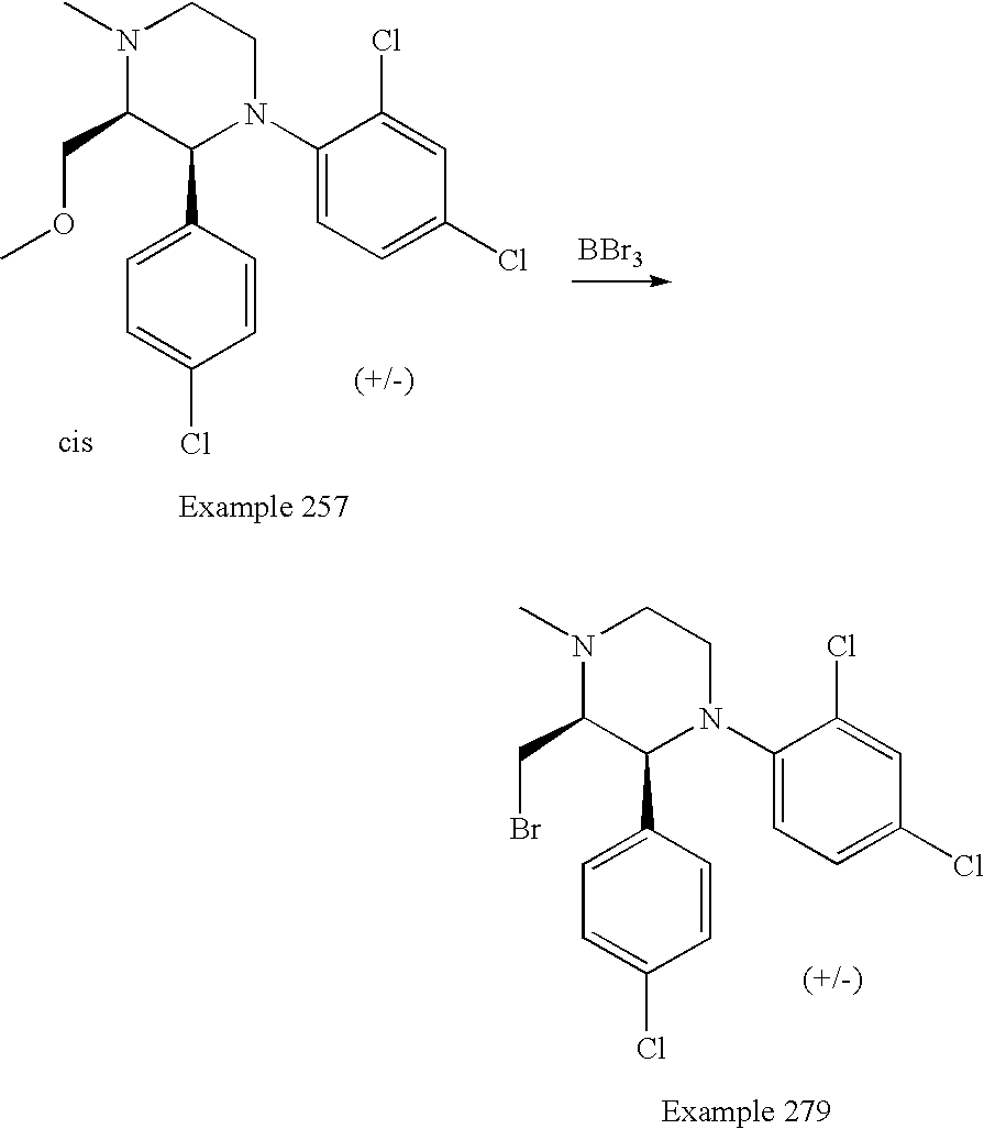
N1(C)C(COC)C(C2=CC=C(Cl)C=C2)N(C2=CC=C(Cl)C=C2Cl)CC1.[BBr3].N1(C)C(CBr)C(C2=CC=C(Cl)C=C2)N(C2=CC=C(Cl)C=C2Cl)CC1
